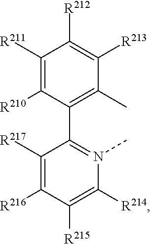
C1([R211])=C([R210])C(C2=N(C)C([R214])=C([R215])C([R216])=C2[R217])=C(C)C([R213])=C1[R212]
